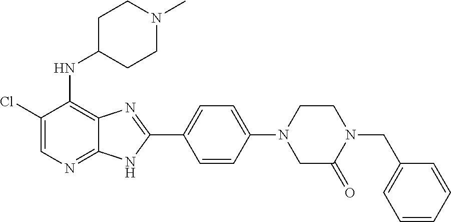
C1(Cl)=CN=C2C(=C1NC1CCN(C)CC1)N=C(C1=CC=C(N3CC(=O)N(CC4=CC=CC=C4)CC3)C=C1)N2
